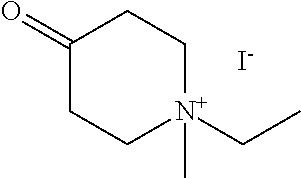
C1(=O)CC[N+](CC)(C)CC1.[I-]
